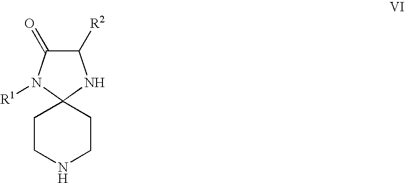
C1CNCCC12NC([R2])C(=O)N2[R1]
